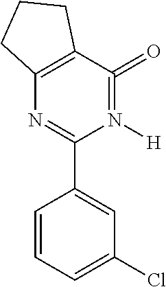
N1([H])=C(=O)C2=C(N=C1C1=CC(Cl)=CC=C1)CCC2
